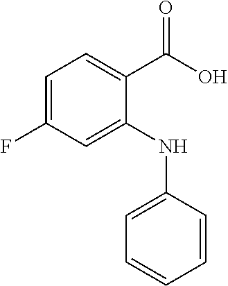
C1=C(F)C=C(NC2=CC=CC=C2)C(C(O)=O)=C1
